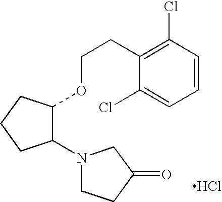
Cl.C1(Cl)=CC=CC(Cl)=C1CCOC1C(N2CCC(=O)C2)CCC1
